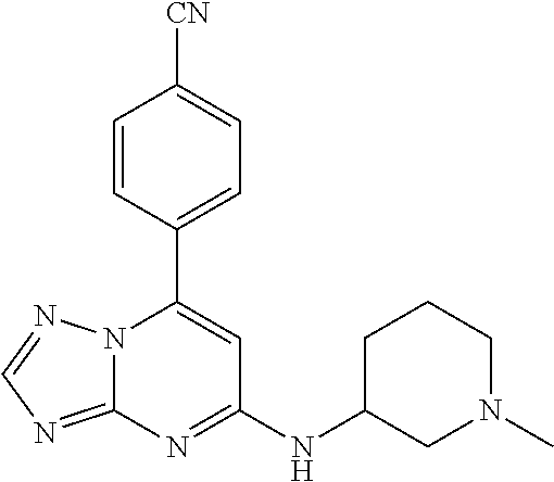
C12=NC=NN1C(C1=CC=C([CN])C=C1)=CC(NC1CN(C)CCC1)=N2
